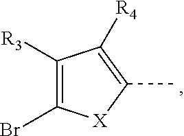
C1([R3])=C(Br)[X]C(C)=C1[R4]
